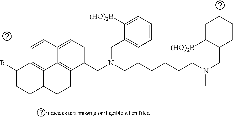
C1([R])CCC2C3=C1C=CC1=CCC(CN(CCCCCCN(C)CC4CCCCC4[(HO)2B])CC4=CC=CC=C4[(HO)2B])C(=C31)CC2
